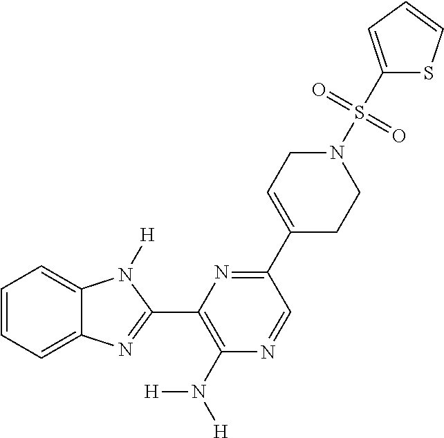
C1=CC=C2C(=C1)N([H])C(C1=C(N([H])[H])N=CC(C3=CCN(S(C4=CC=CS4)(=O)=O)CC3)=N1)=N2
